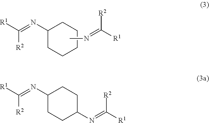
C1(N=C([R1])[R2])CCCCC1.CN=C([R1])[R2].C1(N=C([R1])[R2])CCC(N=C([R1])[R2])CC1
